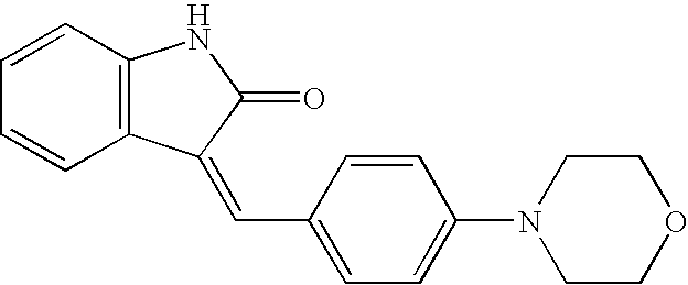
C1=CC=CC2=C1NC(=O)C2=CC1=CC=C(N2CCOCC2)C=C1
